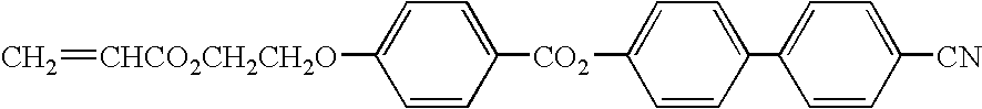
C=[CHCO2CH2CH2O]C1=CC=C([CO2]C2=CC=C(C3=CC=C([CN])C=C3)C=C2)C=C1
